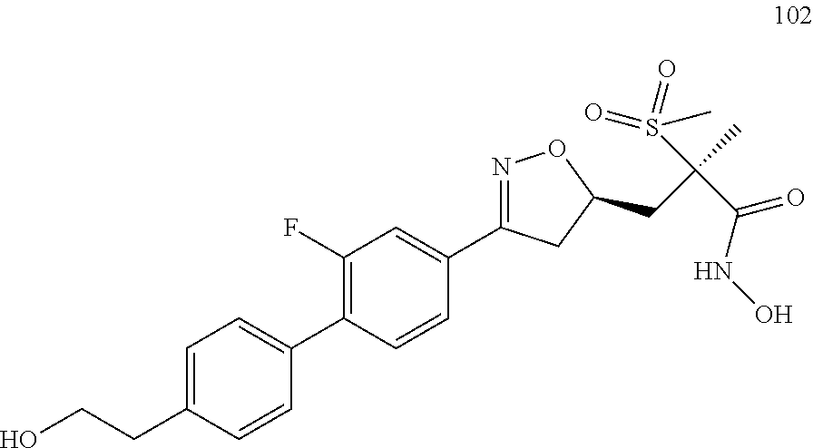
C1(F)=C(C2=CC=C(CCO)C=C2)C=CC(C2=NOC(CC(C(NO)=O)(S(=O)(C)=O)C)C2)=C1
